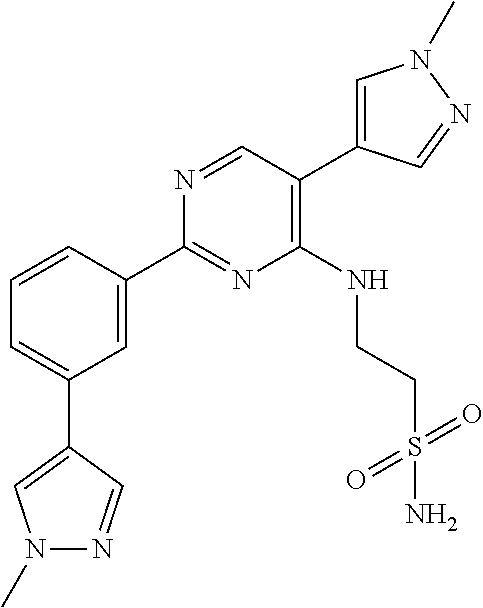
C1(C2=CN(C)N=C2)=CC=CC(C2=NC(NCCS(N)(=O)=O)=C(C3=CN(C)N=C3)C=N2)=C1
